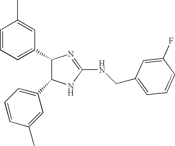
C1=CC=C(C2C(C3=CC=CC(C)=C3)NC(NCC3=CC=CC(F)=C3)=N2)C=C1C
